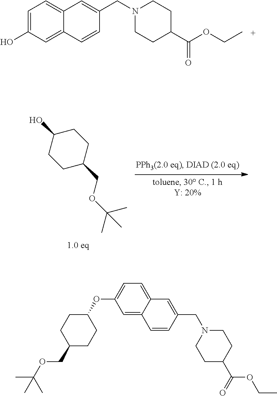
C1=C(O)C=C2C(=C1)C=C(CN1CCC(C(OCC)=O)CC1)C=C2.C1(O)CCC(COC(C)(C)C)CC1.C1=C2C(=CC=C1OC1CCC(COC(C)(C)C)CC1)C=C(CN1CCC(C(=O)OCC)CC1)C=C2
